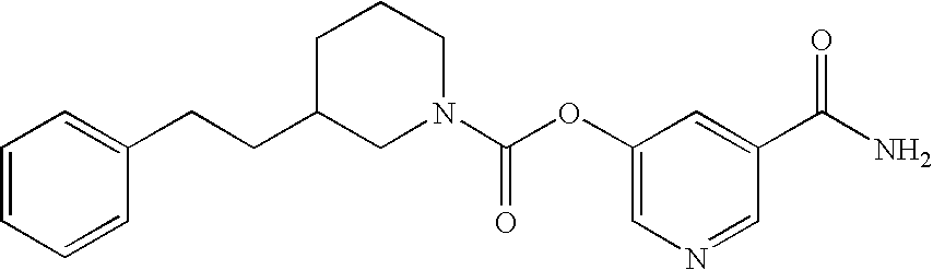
C1=CC=CC(CCC2CN(C(OC3=CN=CC(C(N)=O)=C3)=O)CCC2)=C1
